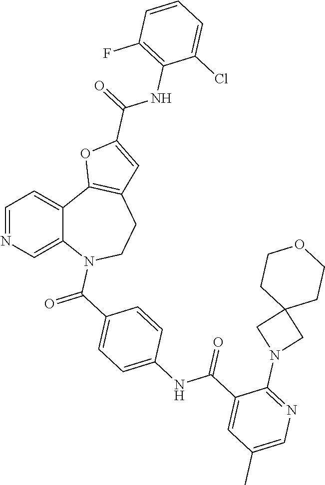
C1=NC=C2C(=C1)C1=C(CCN2C(=O)C2=CC=C(NC(C3=CC(C)=CN=C3N3CC4(C3)CCOCC4)=O)C=C2)C=C(C(=O)NC2=C(F)C=CC=C2Cl)O1
